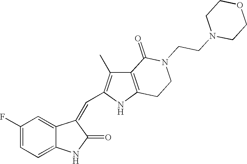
C1(F)=CC=C2C(=C1)C(=CC1=C(C)C3=C(N1)CCN(CCN1CCOCC1)C3=O)C(=O)N2
